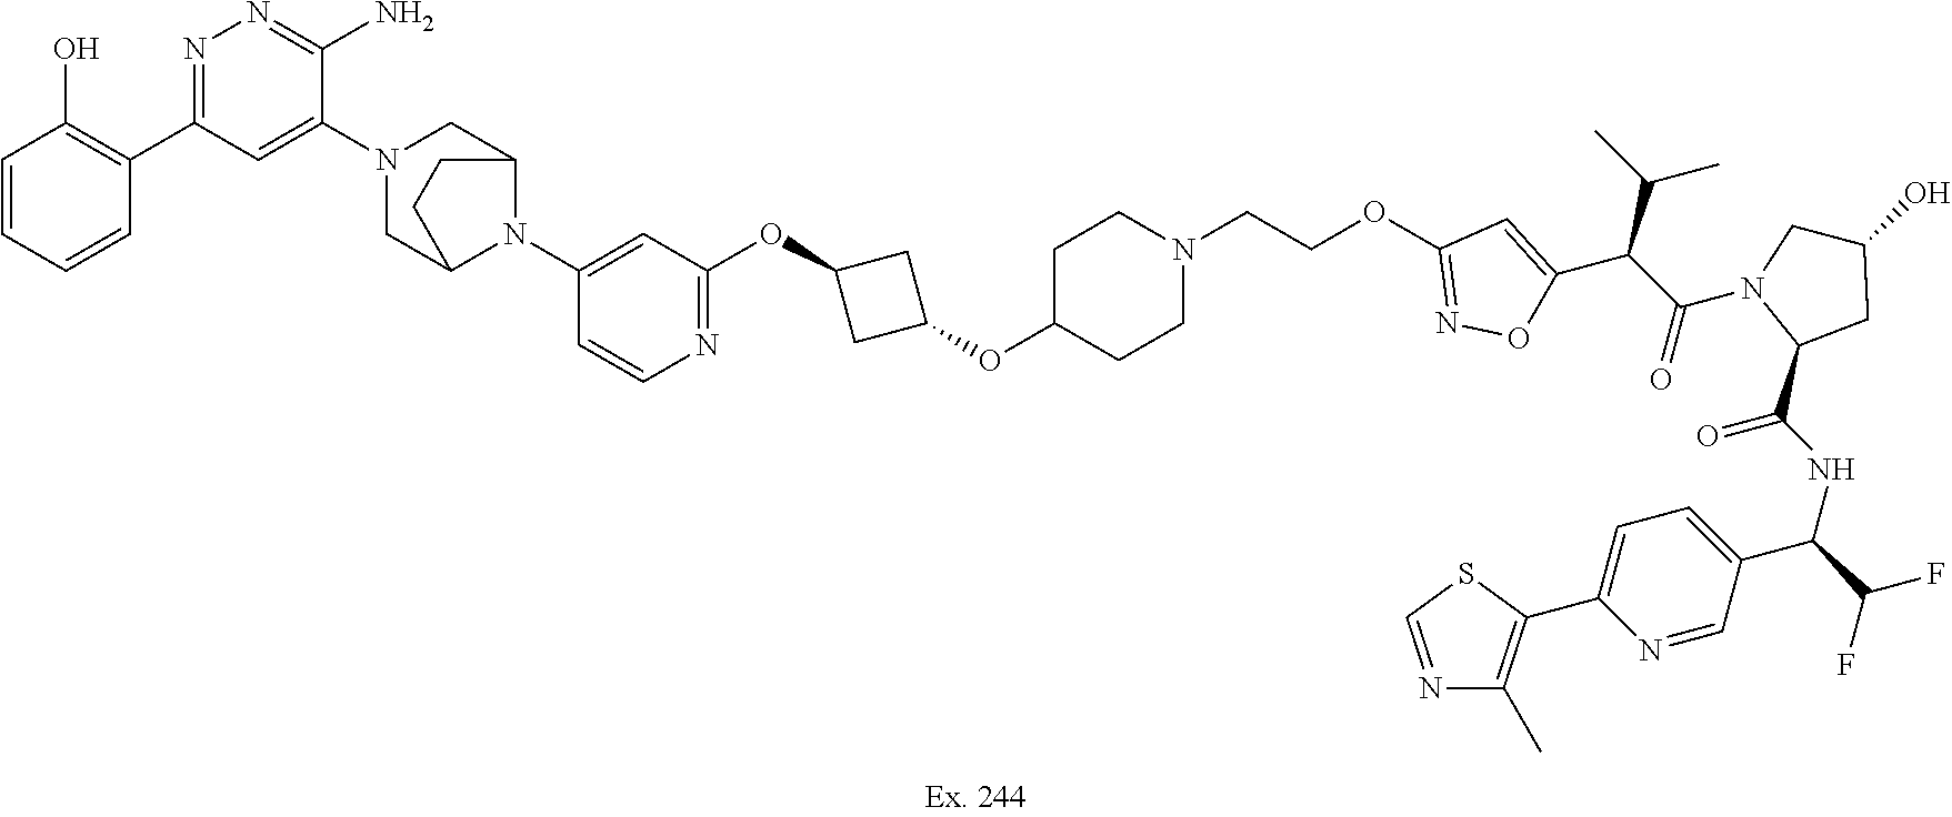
N1=CSC(C2=CC=C(C(C(F)F)NC(C3CC(O)CN3C(C(C3=CC(OCCN4CCC(OC5CC(OC6=NC=CC(N7C8CN(C9=CC(C%10=C(O)C=CC=C%10)=NN=C9N)CC7CC8)=C6)C5)CC4)=NO3)C(C)C)=O)=O)C=N2)=C1C
